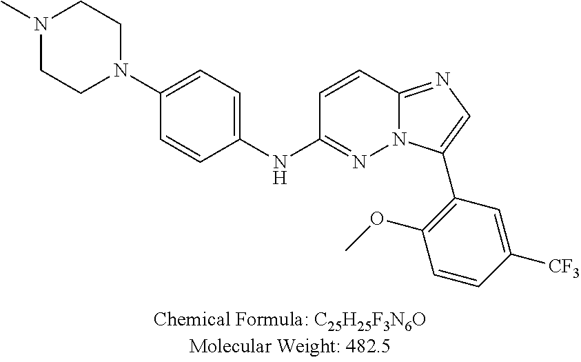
C1=CC2=NC=C(C3=C(OC)C=CC([CF3])=C3)N2N=C1NC1=CC=C(N2CCN(C)CC2)C=C1
